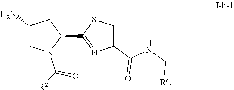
C1(N)CN(C([R2])=O)C(C2=NC(C(=O)NC[Rc])=CS2)C1
